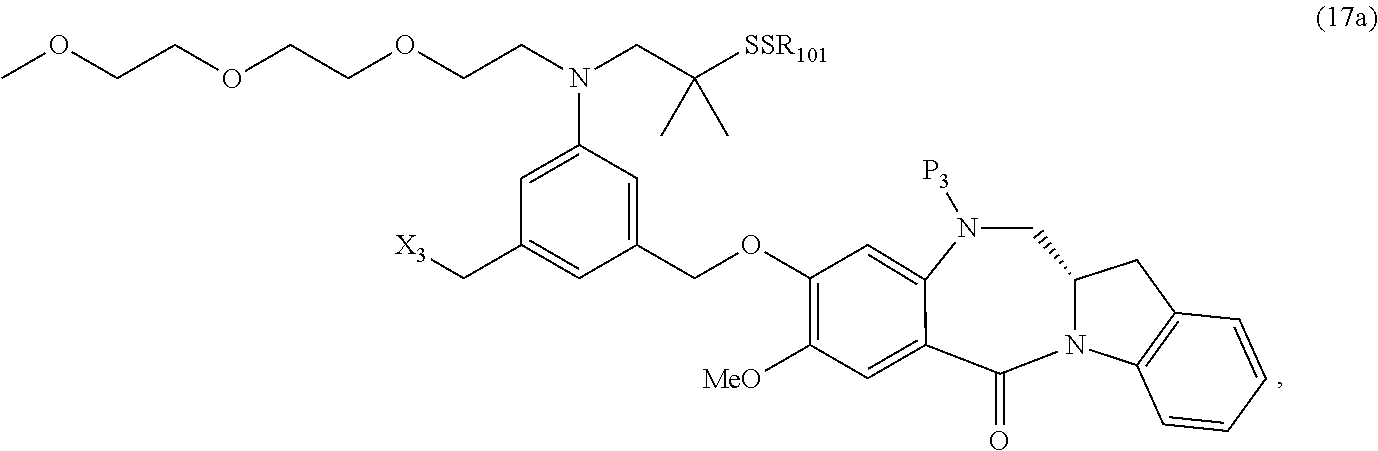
C(C1=CC(N(CCOCCOCCOC)CC([SSR101])(C)C)=CC(C[X3])=C1)OC1=C([MeO])C=C2C(=O)N3C(CN([P3])C2=C1)CC1=C3C=CC=C1
